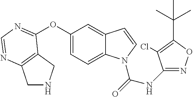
O(C1=CC=C2C(=C1)C=CN2C(=O)NC1=NOC(C(C)(C)C)=C1Cl)C1=NC=NC2=C1CNC2
